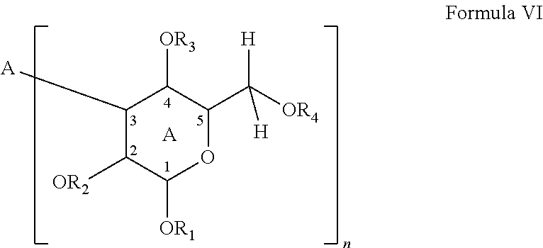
[A].[A]C1C([OR2])C([OR1])OC(C([OR4])([H])[H])C1[OR3]
